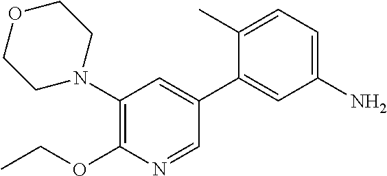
C1=NC(OCC)=C(N2CCOCC2)C=C1C1=CC(N)=CC=C1C
